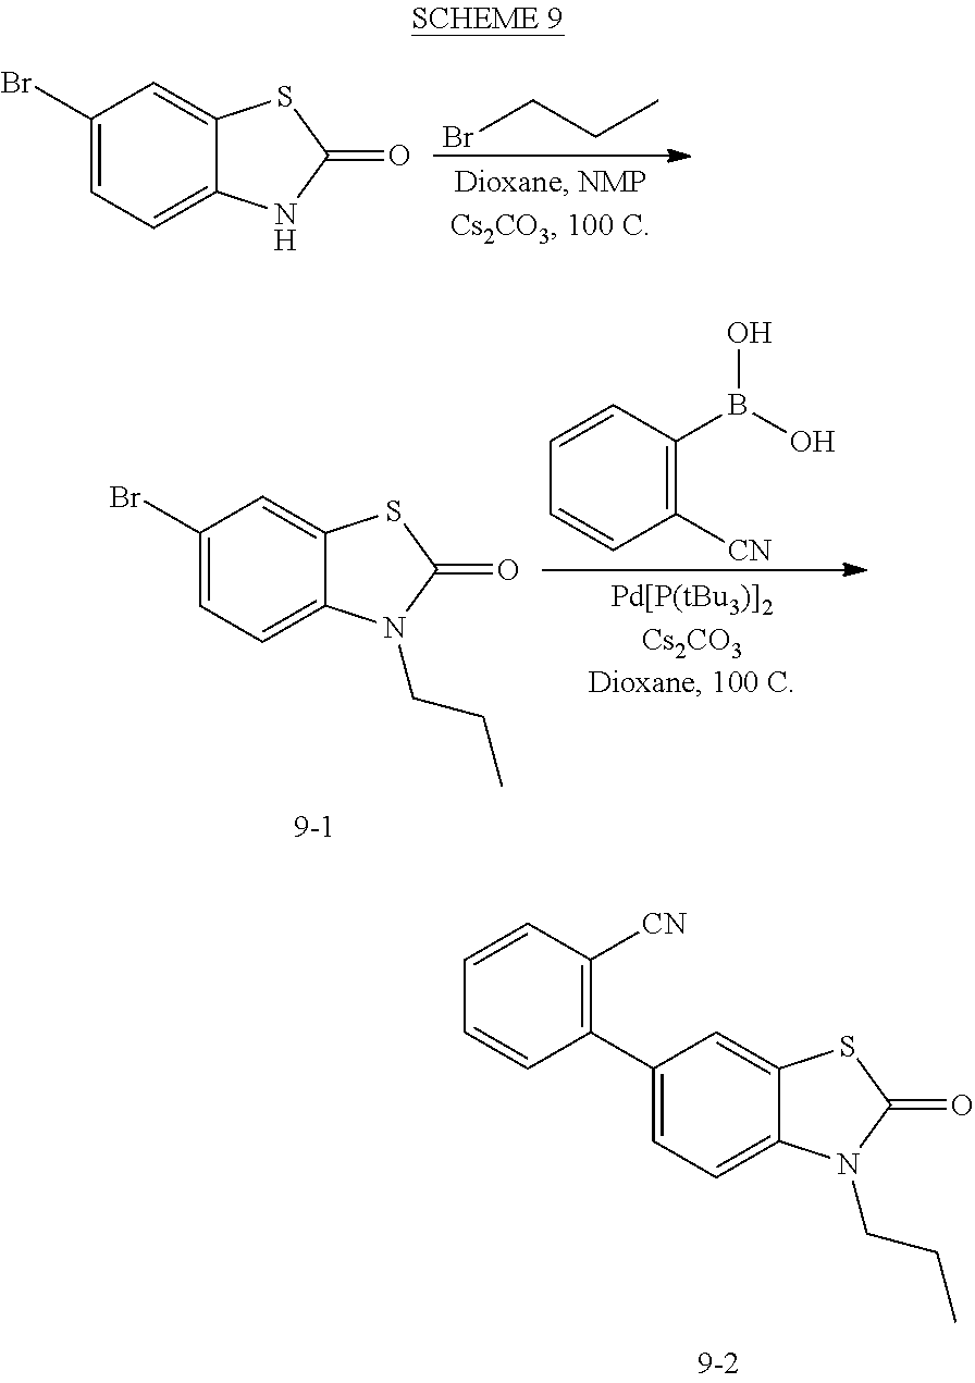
BrCCC.C1(Br)=CC=C2C(=C1)SC(=O)N2.C1(Br)=CC=C2C(=C1)SC(=O)N2CCC.C1([CN])=C(B(O)O)C=CC=C1.C1(C2=C([CN])C=CC=C2)=CC=C2C(=C1)SC(=O)N2CCC
